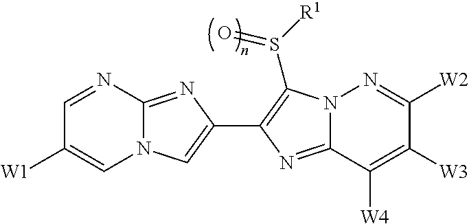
C1=NC2=NC(C3=C(S([R1])=O)N4C(=N3)C([W4])=C([W3])C([W2])=N4)=CN2C=C1[W1]
